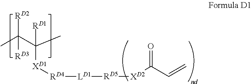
CC(C(C)([RD1])[XD1][RD4][LD1][RD5][XD2]C(=O)C=C)([RD2])[RD3]
